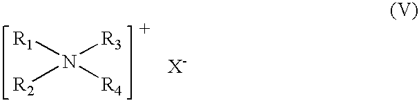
[R1]N([R3])([R2])[R4]
